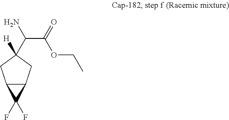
C12C(CC(C(N)C(=O)OCC)([H])C1)C2(F)F
